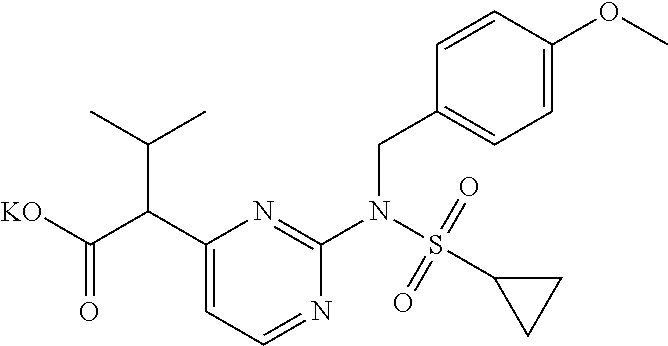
C1(C(C([KO])=O)C(C)C)=CC=NC(N(S(C2CC2)(=O)=O)CC2=CC=C(OC)C=C2)=N1
